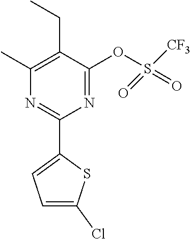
C1(C)=C(CC)C(OS(=O)(=O)[CF3])=NC(C2=CC=C(Cl)S2)=N1
